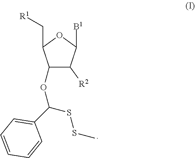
C1(OC(SSC)C2=CC=CC=C2)C([R2])C([B1])OC1C[R1]
